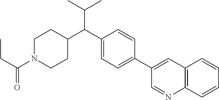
C(C1=CC=C(C2=CC3=C(N=C2)C=CC=C3)C=C1)(C(C)C)C1CCN(C(CC)=O)CC1
